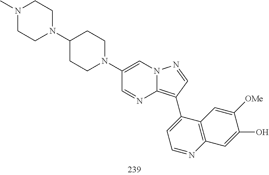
C1(C2=C3N=CC(N4CCC(N5CCN(C)CC5)CC4)=CN3N=C2)=CC=NC2=C1C=C([OMe])C(O)=C2
